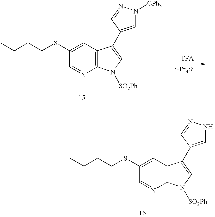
[i-Pr3SiH].C1(SCCCC)=CC2=C(N=C1)N([SO2Ph])C=C2C1=CN([CPh3])N=C1.C1(SCCCC)=CC2=C(N=C1)N([SO2Ph])C=C2C1=C[NH]N=C1
